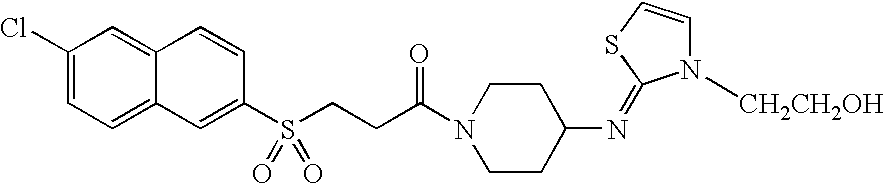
C1(Cl)=CC=C2C(=C1)C=CC(S(CCC(N1CCC(N=C3N([CH2CH2OH])C=CS3)CC1)=O)(=O)=O)=C2
